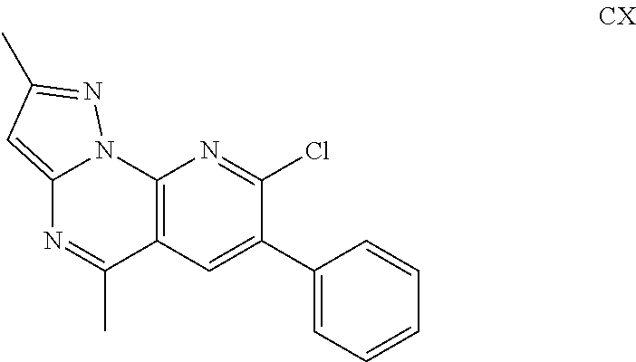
C12=CC(C)=NN1C1=C(C(C)=N2)C=C(C2=CC=CC=C2)C(Cl)=N1
